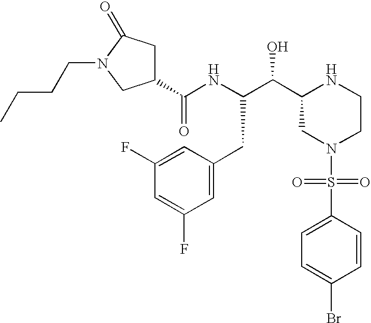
C1(C(NC(C(C2CN(S(=O)(=O)C3=CC=C(Br)C=C3)CCN2)O)CC2=CC(F)=CC(F)=C2)=O)CC(=O)N(CCCC)C1
